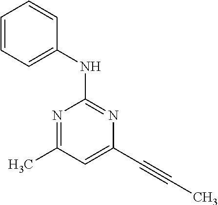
C1=CC=C(NC2=NC(C#CC)=CC(C)=N2)C=C1
